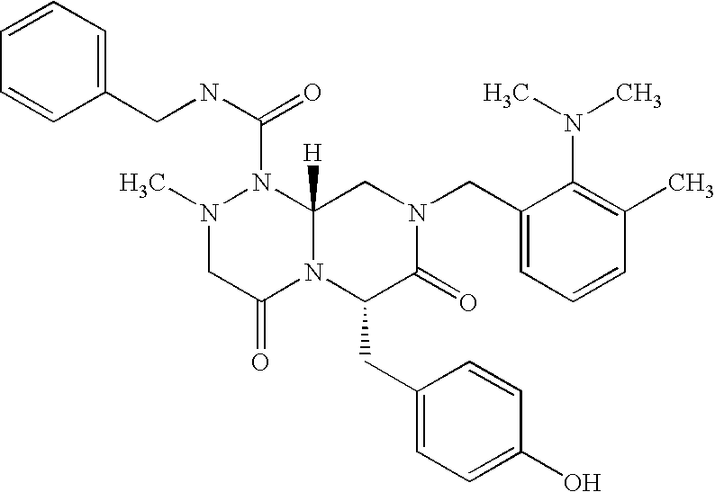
C1(N(C)C)=C(C)C=CC=C1CN1CC2([H])N(C(NCC3=CC=CC=C3)=O)N(C)CC(=O)N2C(CC2=CC=C(O)C=C2)C1=O
